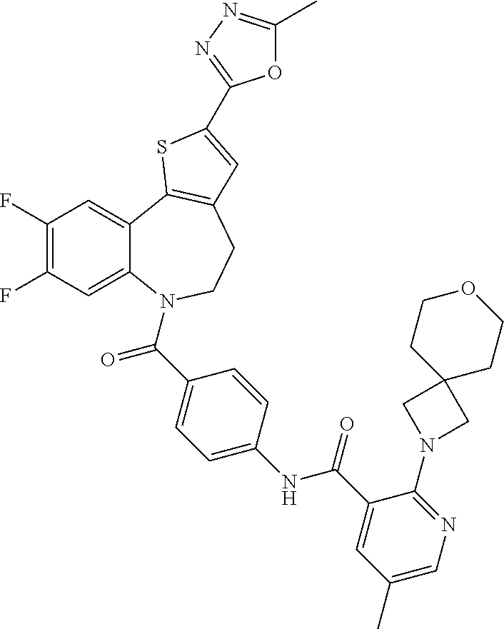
C1(F)=C(F)C=C2C(=C1)C1=C(CCN2C(=O)C2=CC=C(NC(=O)C3=CC(C)=CN=C3N3CC4(C3)CCOCC4)C=C2)C=C(C2=NN=C(C)O2)S1
